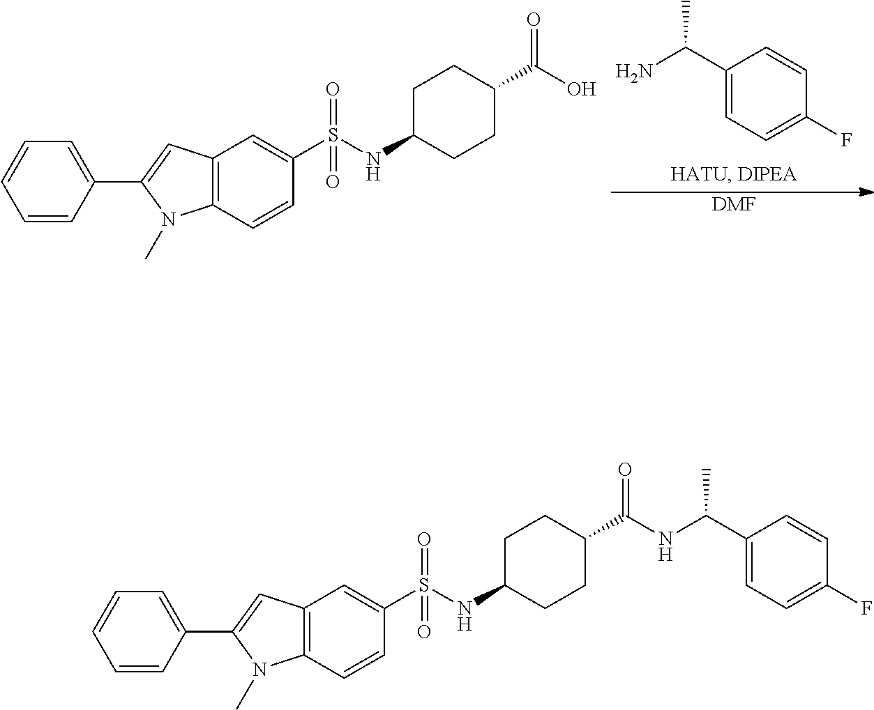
C1C(NS(C2=CC3=C(C=C2)N(C)C(C2=CC=CC=C2)=C3)(=O)=O)CCC(C(NC(C2=CC=C(F)C=C2)C)=O)C1.C1C(NS(C2=CC3=C(C=C2)N(C)C(C2=CC=CC=C2)=C3)(=O)=O)CCC(C(O)=O)C1.NC(C1=CC=C(F)C=C1)C.[DMF]
